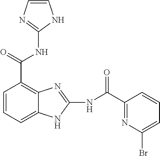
N(C(C1=C2C(=CC=C1)NC(NC(C1=NC(Br)=CC=C1)=O)=N2)=O)C1=NC=CN1
